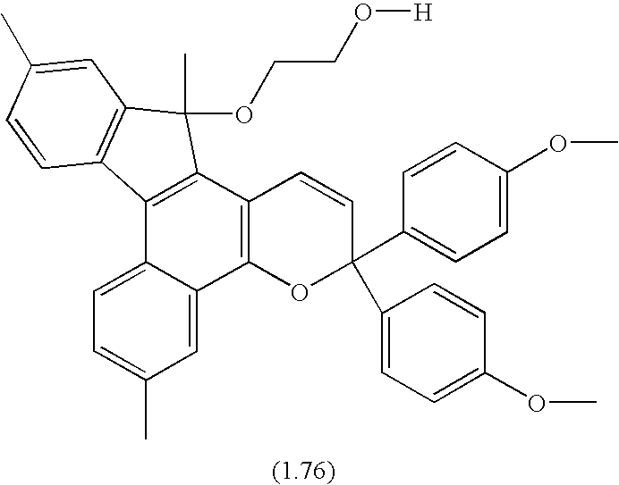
C1=C2C(=CC(C)=C1)C1=C(C3=C2C2=C(C3(C)OCCO[H])C=C(C)C=C2)C=CC(C2=CC=C(OC)C=C2)(C2=CC=C(OC)C=C2)O1
